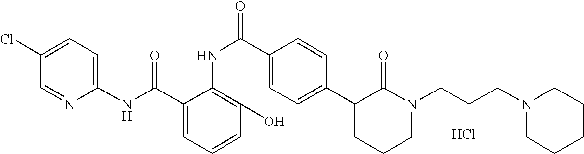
C1(NC(C2=CC=CC(O)=C2NC(C2=CC=C(C3CCCN(CCCN4CCCCC4)C3=O)C=C2)=O)=O)=CC=C(Cl)C=N1.Cl
